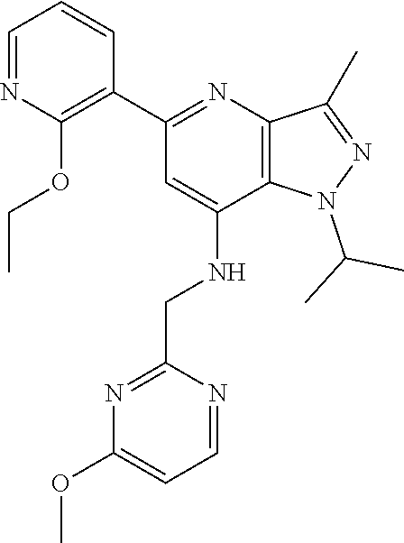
C1=NC(OCC)=C(C2=NC3=C(C(NCC4=NC(OC)=CC=N4)=C2)N(C(C)C)N=C3C)C=C1
